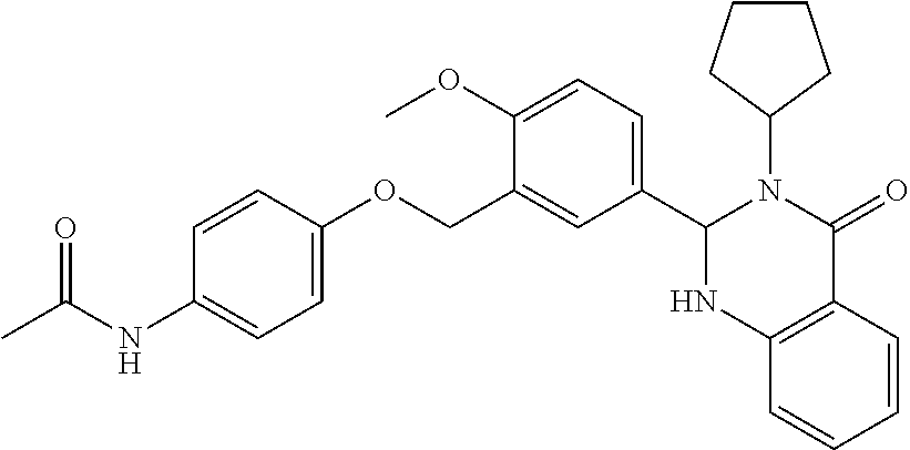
C1(NC(C)=O)=CC=C(OCC2=CC(C3N(C4CCCC4)C(=O)C4=C(C=CC=C4)N3)=CC=C2OC)C=C1
